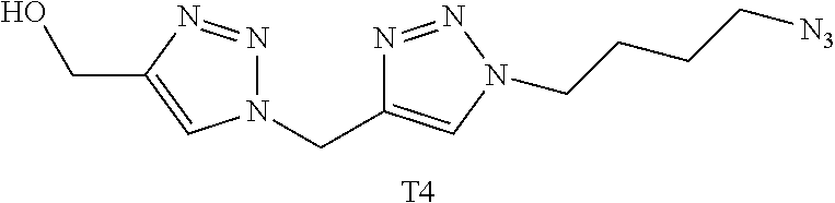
C(CCC[N3])N1C=C(CN2N=NC(CO)=C2)N=N1.[T4]
